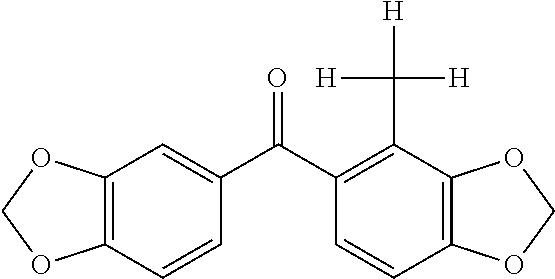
C12=C(C=CC(C(C3=C(C([H])([H])[H])C4=C(C=C3)OCO4)=O)=C1)OCO2
